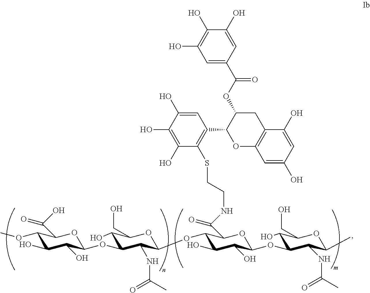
C1=C(O)C(O)=C(O)C(SCCNC(=O)C2C(OC3C(NC(C)=O)C(OC4C(O)C(O)C(OC)C(C(O)=O)O4)C(O)C(CO)O3)C(O)C(O)C(OC3C(O)C(CO)OC(C)C3NC(C)=O)O2)=C1C1OC2=C(CC1OC(C1=CC(O)=C(O)C(O)=C1)=O)C(O)=CC(O)=C2
